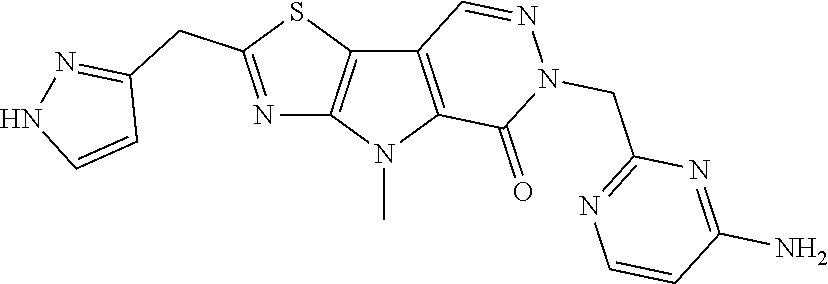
C12=C(N(C)C3=C1C=NN(CC1=NC=CC(N)=N1)C3=O)N=C(CC1=NNC=C1)S2
